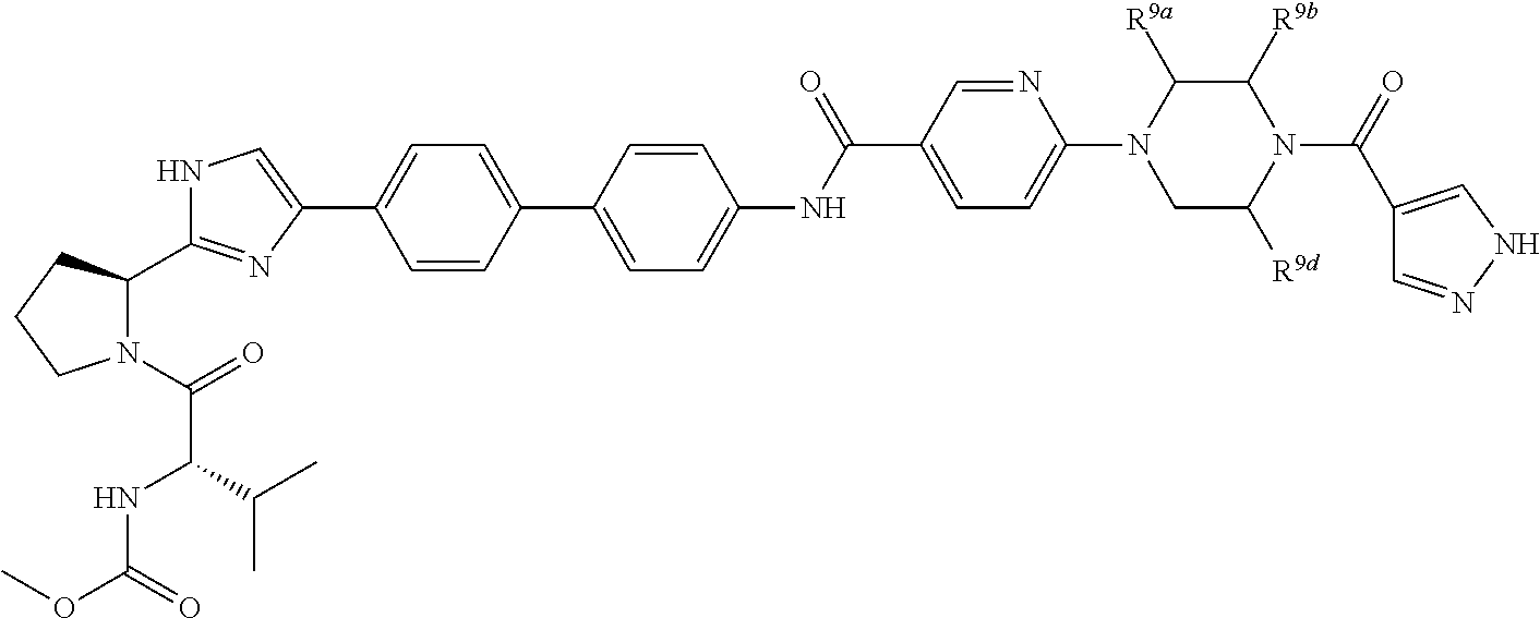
C1=CC(C2=CC=C(NC(C3=CC=C(N4CC([R9d])N(C(=O)C5=CNN=C5)C([R9b])C4[R9a])N=C3)=O)C=C2)=CC=C1C1=CNC(C2N(C(C(NC(OC)=O)C(C)C)=O)CCC2)=N1
